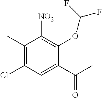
C1(C)=C(Cl)C=C(C(C)=O)C(OC(F)F)=C1[NO2]
